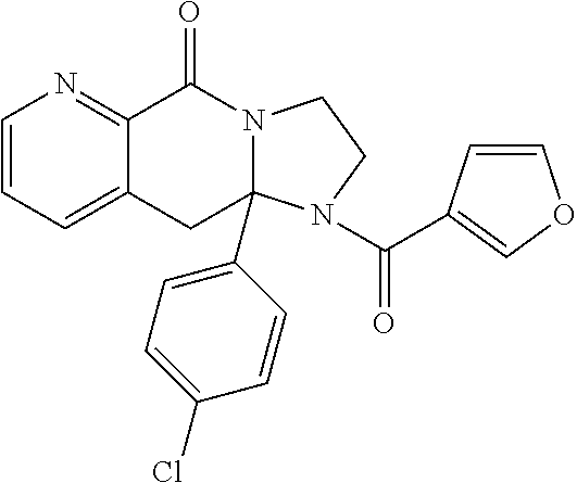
C1=CC=C2C(=N1)C(=O)N1CCN(C(=O)C3=COC=C3)C1(C1=CC=C(Cl)C=C1)C2
